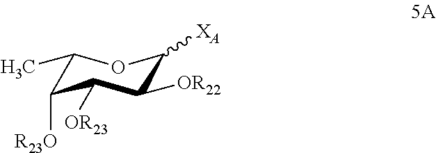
C1(C)OC([XA])C([OR22])C([OR23])C1[R23O]
